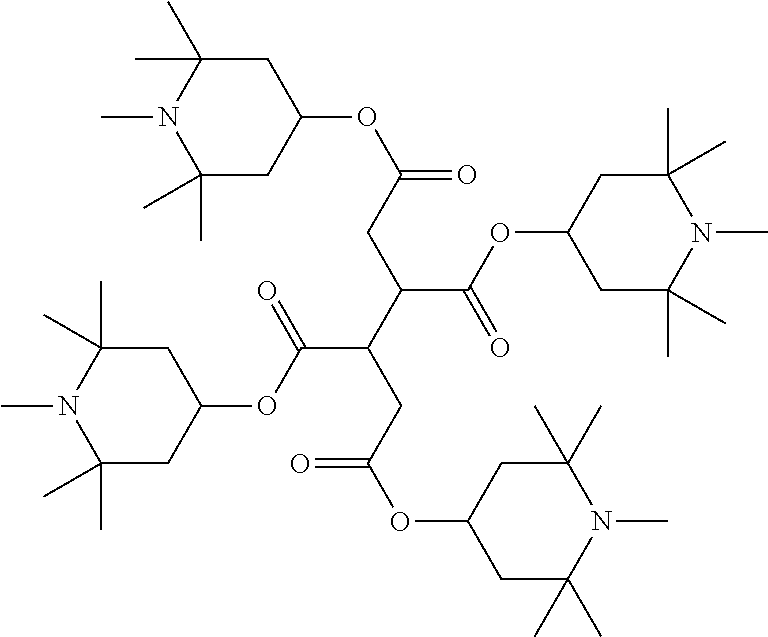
C(CC(C(CC(=O)OC1CC(C)(C)N(C)C(C)(C)C1)C(=O)OC1CC(C)(C)N(C)C(C)(C)C1)C(OC1CC(C)(C)N(C)C(C)(C)C1)=O)(OC1CC(C)(C)N(C)C(C)(C)C1)=O
